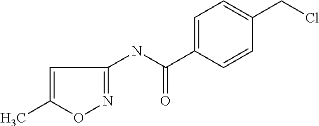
C1=C(C)ON=C1NC(C1=CC=C(CCl)C=C1)=O
